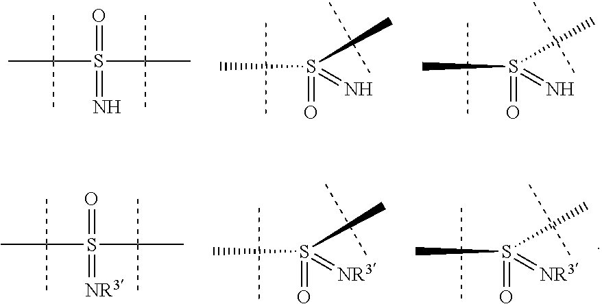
CC(S(=O)(=N)C(C)(C)C)(C)C.CS(C)(=N)=O.CS(C)(=N)=O.CS(C)(=[NR3])=O.CS(C)(=[NR3])=O.CC(S(=O)(=[NR3])C(C)(C)C)(C)C
